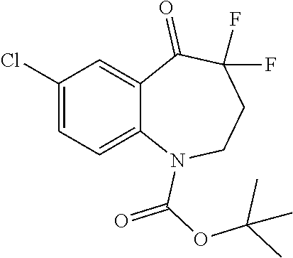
C1(Cl)=CC=C2C(=C1)C(=O)C(F)(F)CCN2C(OC(C)(C)C)=O
